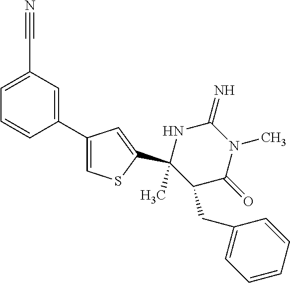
C1(C#N)=CC=CC(C2=CSC(C3(C)C(CC4=CC=CC=C4)C(=O)N(C)C(=N)N3)=C2)=C1
